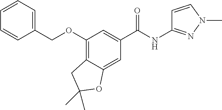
C(C1=CC=CC=C1)OC1=C2C(=CC(C(=O)NC3=NN(C)C=C3)=C1)OC(C)(C)C2
